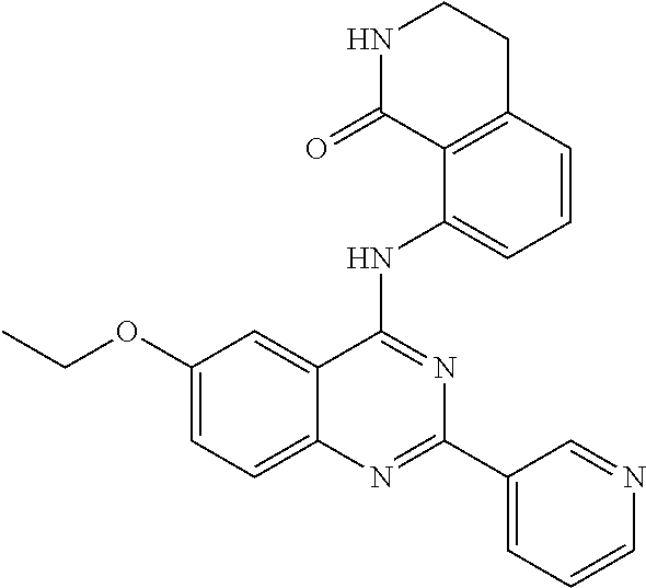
C1(OCC)=CC=C2C(=C1)C(NC1=CC=CC3=C1C(=O)NCC3)=NC(C1=CC=CN=C1)=N2
